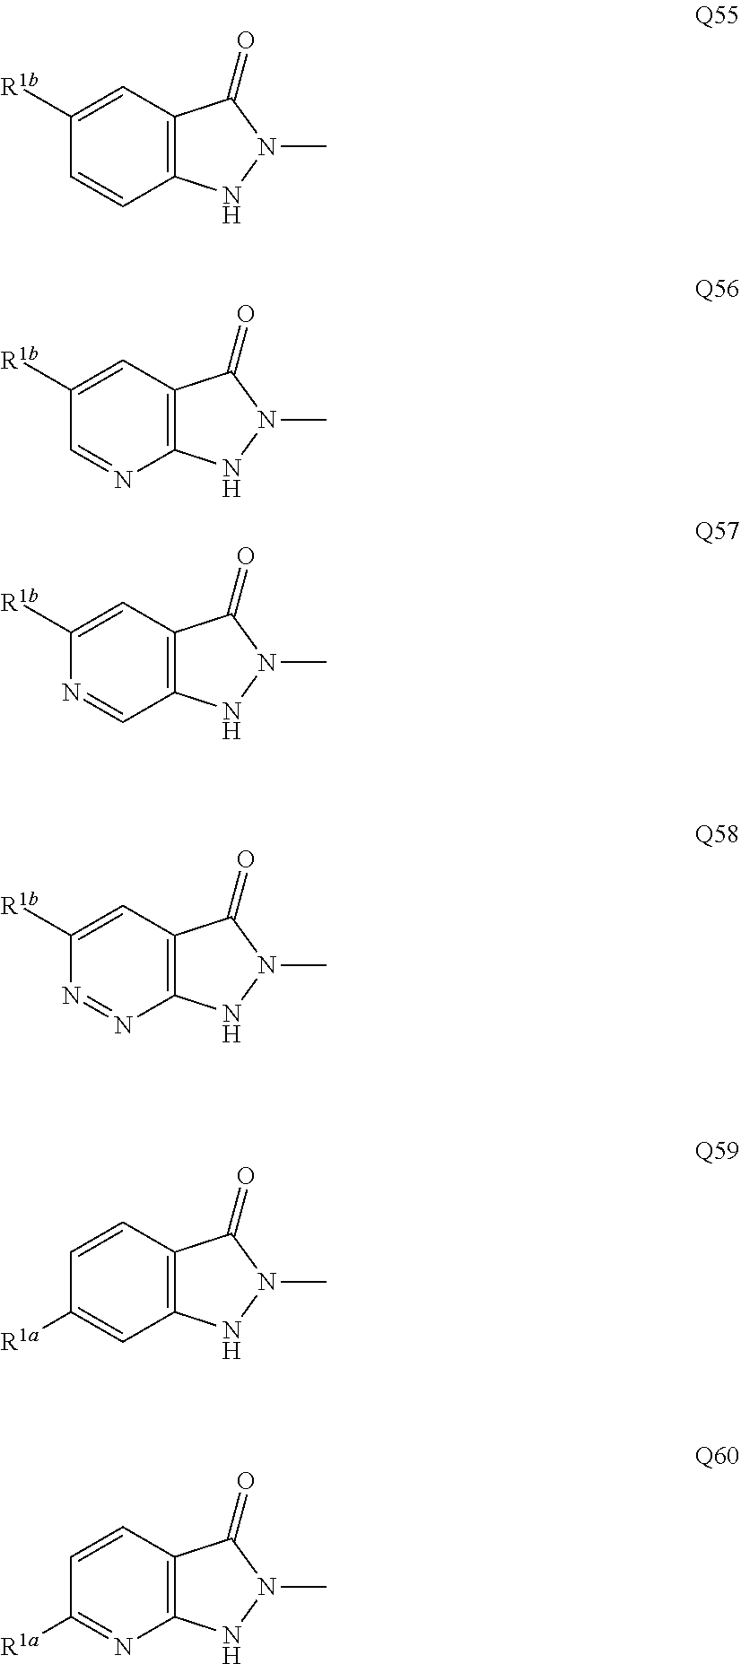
C12=C(NN(C)C1=O)C=CC([R1b])=C2.C12=C(NN(C)C1=O)N=CC([R1b])=C2.C12=C(NN(C)C1=O)C=NC([R1b])=C2.C12=C(NN(C)C1=O)N=NC([R1b])=C2.C12=C(NN(C)C1=O)C=C([R1a])C=C2.C12=C(NN(C)C1=O)N=C([R1a])C=C2
